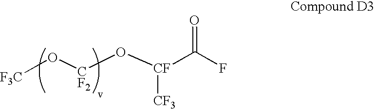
[CF](O[CF2]O[F3C])([CF3])C(F)=O
